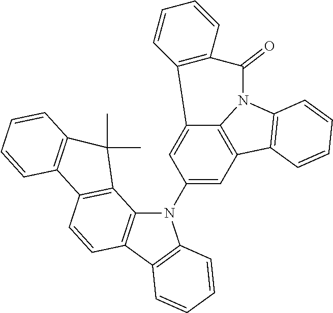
C12=CC(N3C4=C(C5=C3C=CC=C5)C=CC3=C4C(C)(C)C4=C3C=CC=C4)=CC3=C1N(C1=C3C=CC=C1)C(=O)C1=C2C=CC=C1
